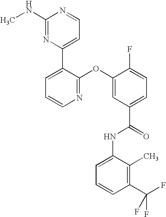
N1=C(OC2=CC(C(=O)NC3=CC=CC(C(F)(F)F)=C3C)=CC=C2F)C(C2=CC=NC(NC)=N2)=CC=C1
